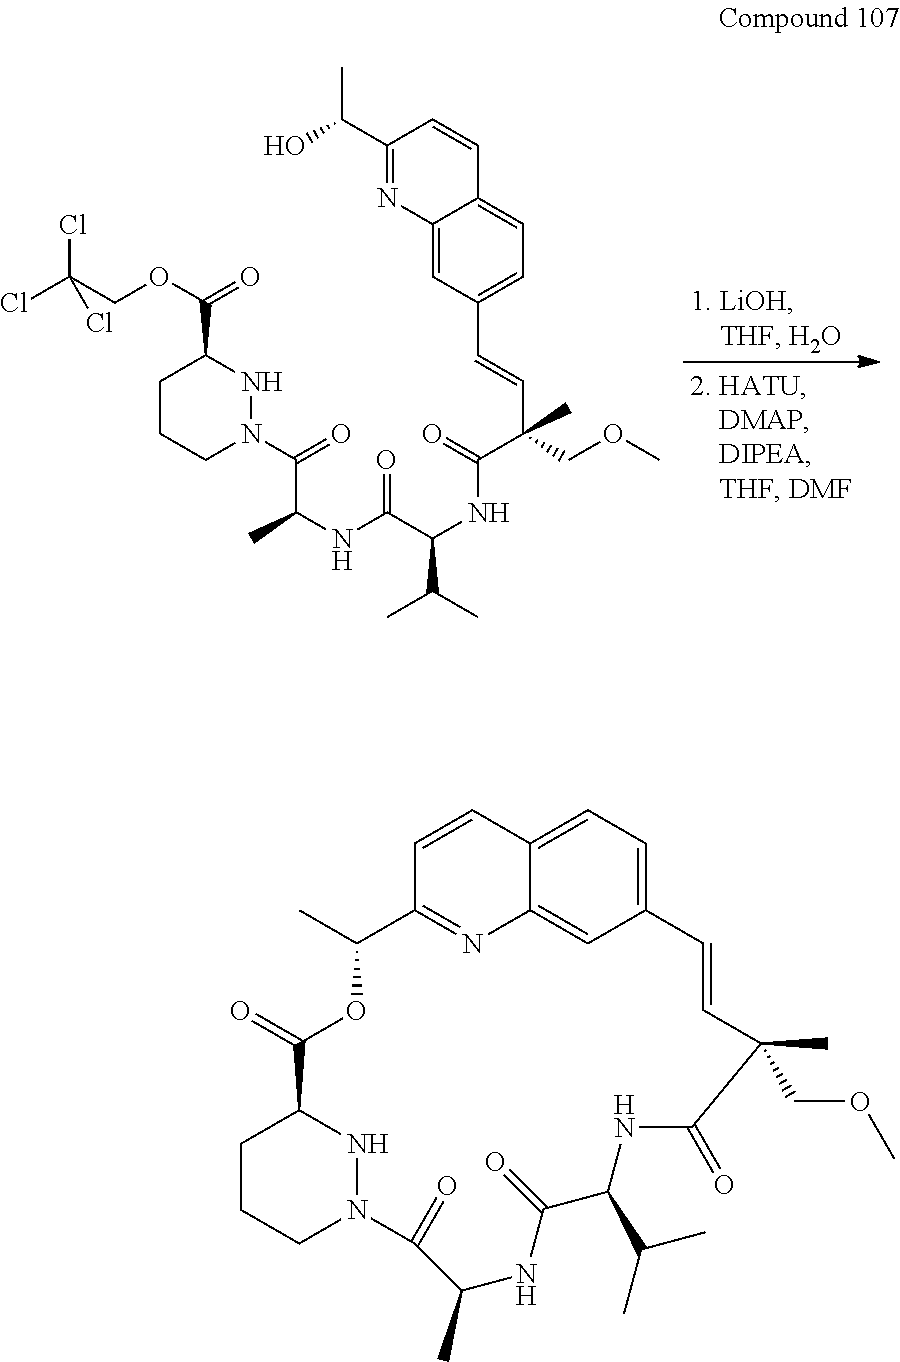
C1CCN(C(C(NC(C(NC(C(C=CC2=CC=C3C(=C2)N=C(C(O)C)C=C3)(C)COC)=O)C(C)C)=O)C)=O)NC1C(OCC(Cl)(Cl)Cl)=O.C1CCN2NC1C(=O)OC(C)C1=NC3=CC(=CC=C3C=C1)C=CC(C)(COC)C(=O)NC(C(C)C)C(=O)NC(C)C2=O
